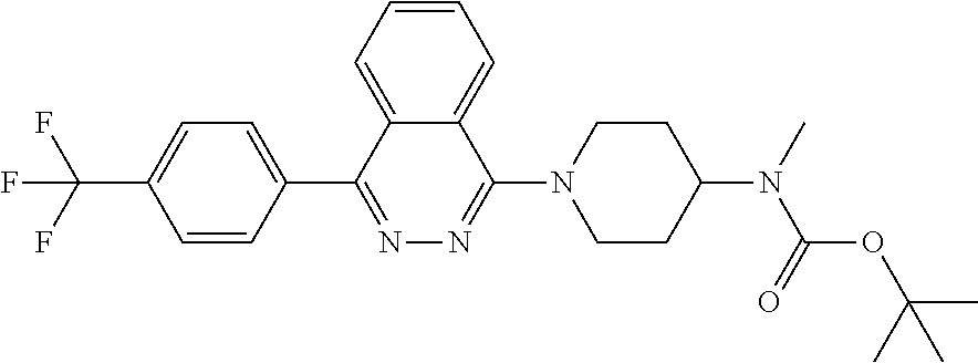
C1=CC(C2=NN=C(N3CCC(N(C)C(=O)OC(C)(C)C)CC3)C3=CC=CC=C23)=CC=C1C(F)(F)F
